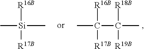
CC([R16B])([R17B])C([R18B])([R19B])C.C[Si]([R16B])([R17B])C
